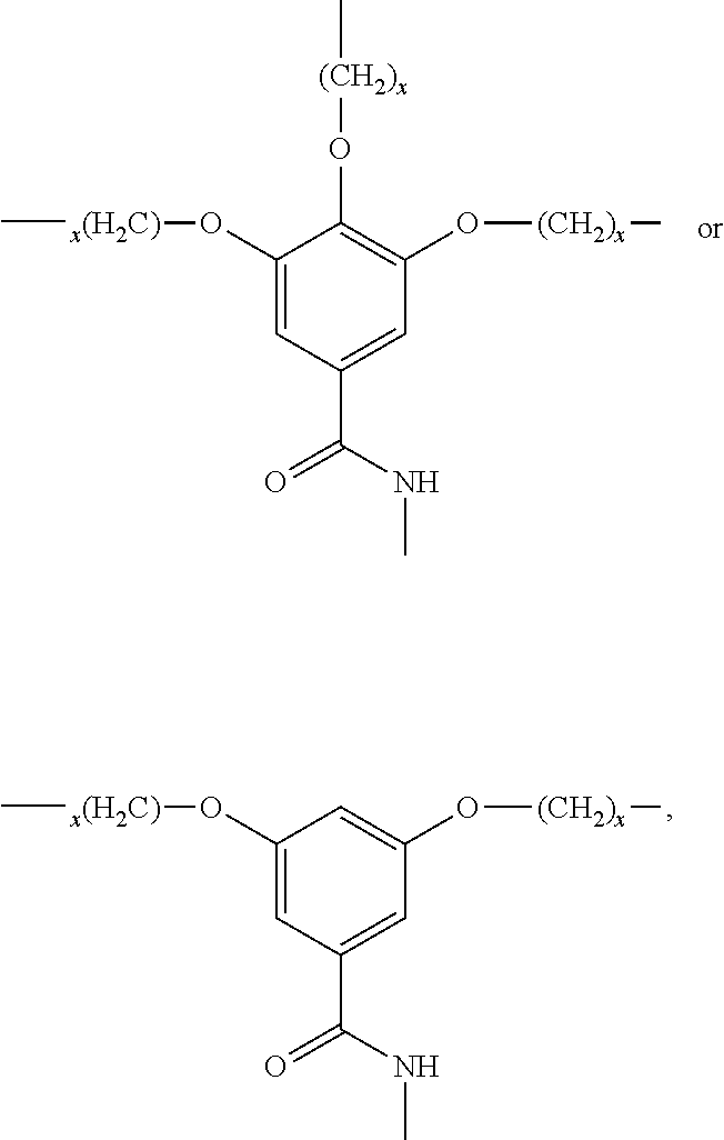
C[x(H2C)]OC1=CC(C(NC)=O)=CC(O[(CH2)x]C)=C1.C[x(H2C)]OC1=CC(C(NC)=O)=CC(O[(CH2)x]C)=C1O[(CH2)x]C
